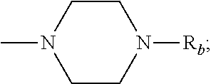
C1CN([Rb])CCN1C
